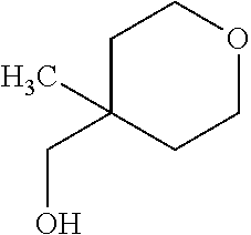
C1C(CO)(C)CCOC1
